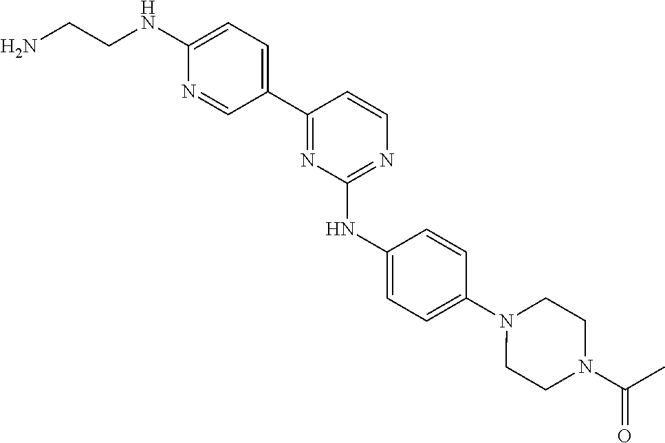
C1=C(NCCN)N=CC(C2=NC(NC3=CC=C(N4CCN(C(C)=O)CC4)C=C3)=NC=C2)=C1
